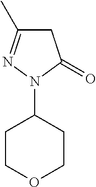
C1C(C)=NN(C2CCOCC2)C1=O
